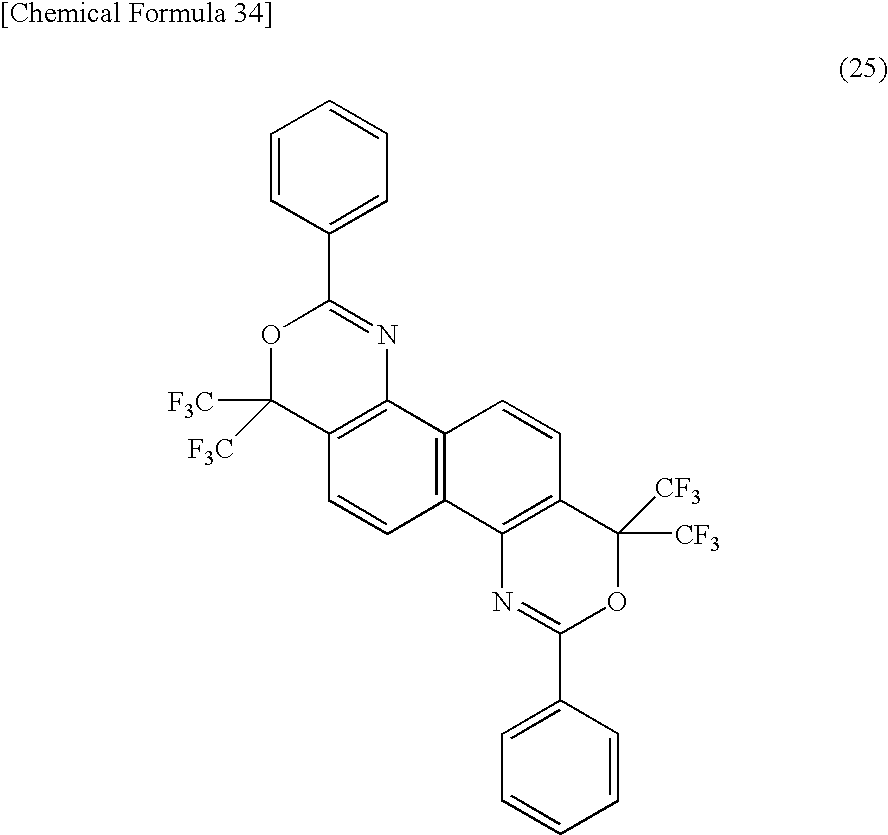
C12=C(C=CC3=C1C=CC1=C3N=C(C3=CC=CC=C3)OC1([CF3])[CF3])C([F3C])([F3C])OC(C1=CC=CC=C1)=N2
